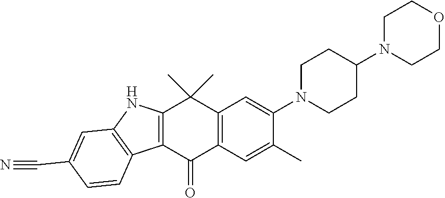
C1CN(C2=CC3=C(C=C2C)C(=O)C2=C(NC4=C2C=CC(C#N)=C4)C3(C)C)CCC1N1CCOCC1
